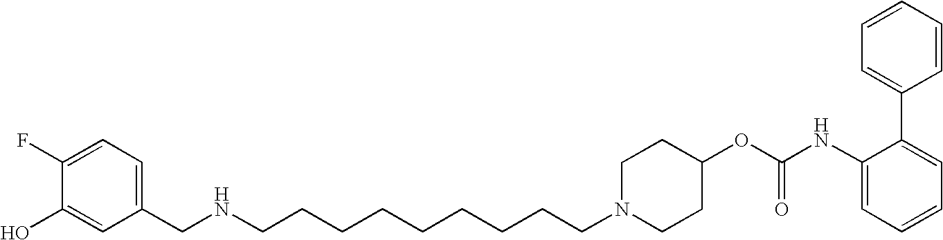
C1(CNCCCCCCCCCN2CCC(OC(NC3=CC=CC=C3C3=CC=CC=C3)=O)CC2)=CC=C(F)C(O)=C1
